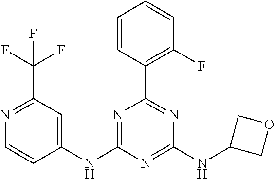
C1=CC(C2=NC(NC3COC3)=NC(NC3=CC(C(F)(F)F)=NC=C3)=N2)=C(F)C=C1
